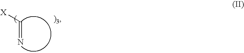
C([X])=N
